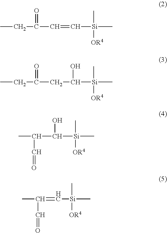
C(C)C(=O)C=C[Si](C)(C)[OR4].C(C)C(=O)CC([Si](C)(C)[OR4])O.CC(C([Si](C)(C)[OR4])O)C=O.CC(=C[Si](C)(C)[OR4])C=O
